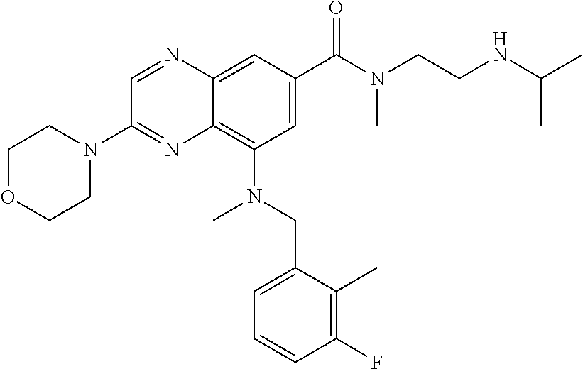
C1OCCN(C2=NC3=C(N(CC4=CC=CC(F)=C4C)C)C=C(C(N(CCNC(C)C)C)=O)C=C3N=C2)C1
